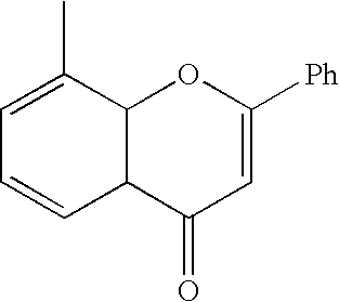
C1=C(C)C2C(C=C1)C(=O)C=C([Ph])O2
